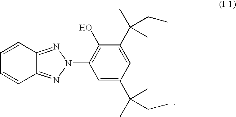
C12=NN(C3=C(O)C(C(CC)(C)C)=CC(C(C)(C)CC)=C3)N=C1C=CC=C2
